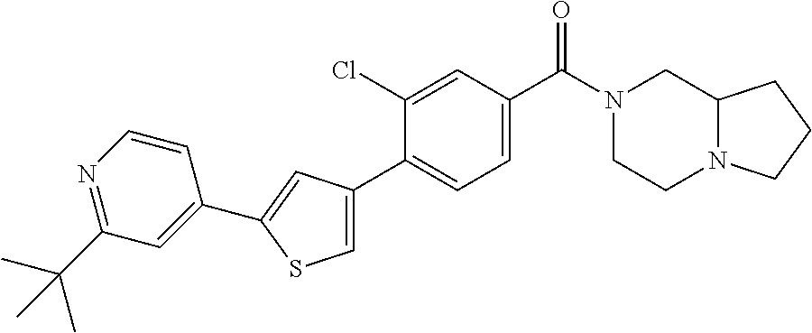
C12CN(C(C3=CC=C(C4=CSC(C5=CC(C(C)(C)C)=NC=C5)=C4)C(Cl)=C3)=O)CCN1CCC2
